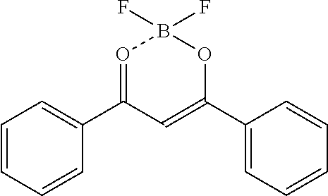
C1=CC=CC(C2=OB(F)(F)OC(C3=CC=CC=C3)=C2)=C1
